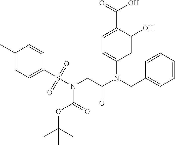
C1=C(O)C(C(=O)O)=CC=C1N(CC1=CC=CC=C1)C(CN(S(C1=CC=C(C)C=C1)(=O)=O)C(=O)OC(C)(C)C)=O
